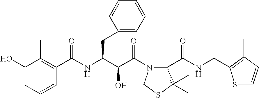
C1(O)=CC=CC(C(NC(C(C(=O)N2C(C(NCC3=C(C)C=CS3)=O)C(C)(C)SC2)O)CC2=CC=CC=C2)=O)=C1C
